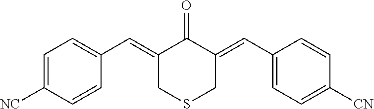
C1=C([NC])C=CC(C=C2CSCC(=CC3=CC=C([CN])C=C3)C2=O)=C1
